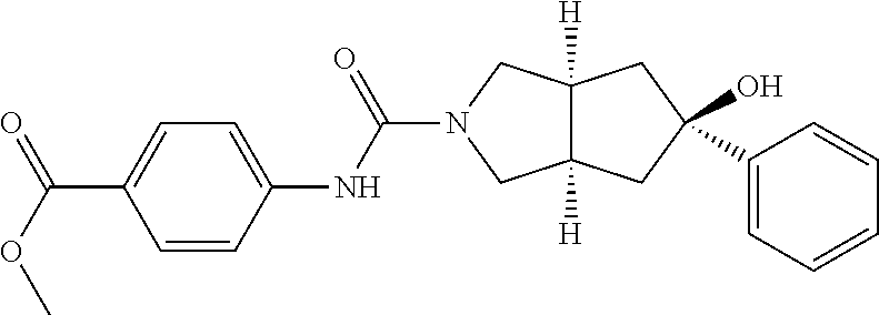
C12([H])C([H])(CN(C(NC3=CC=C(C(OC)=O)C=C3)=O)C1)CC(C1=CC=CC=C1)(O)C2
